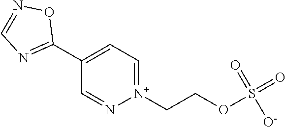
[N+]1(CCOS(=O)([O-])=O)=CC=C(C2=NC=NO2)C=N1
